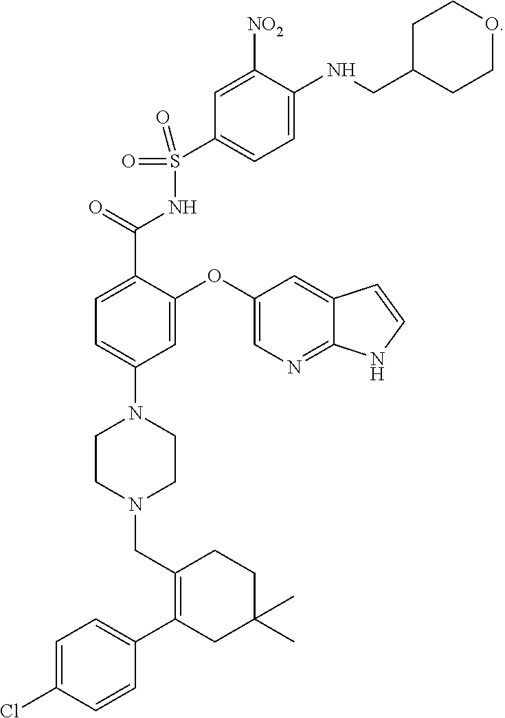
C1=C(N2CCN(CC3=C(C4=CC=C(Cl)C=C4)CC(C)(C)CC3)CC2)C=C(OC2=CN=C3C(=C2)C=CN3)C(C(NS(=O)(=O)C2=CC=C(NCC3CCOCC3)C([NO2])=C2)=O)=C1
